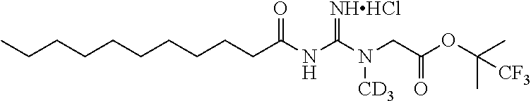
C(CCCCC(NC(N(CC(OC(C)(C)[CF3])=O)[CD3])=[NHHCl])=O)CCCCC
